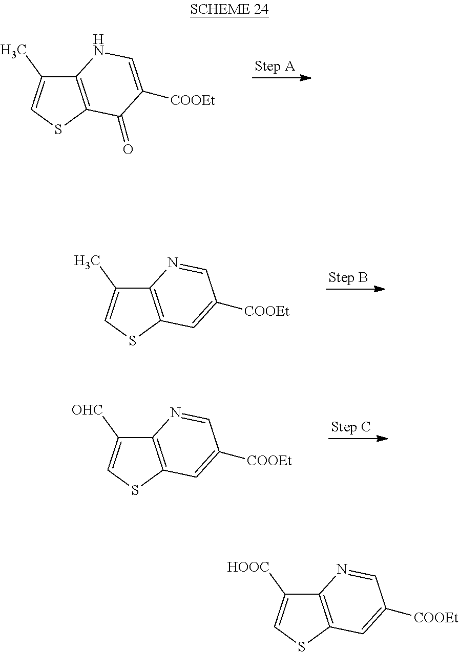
C12=C(SC=C1C)C(=O)C([COOEt])=CN2.C12=C(SC=C1C)C=C([COOEt])C=N2.C12=C(SC=C1[OHC])C=C([COOEt])C=N2.C12=C(SC=C1[HOOC])C=C([COOEt])C=N2
